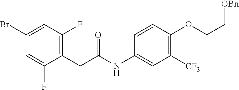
C1(Br)=CC(F)=C(CC(NC2=CC([CF3])=C(OCC[OBn])C=C2)=O)C(F)=C1
